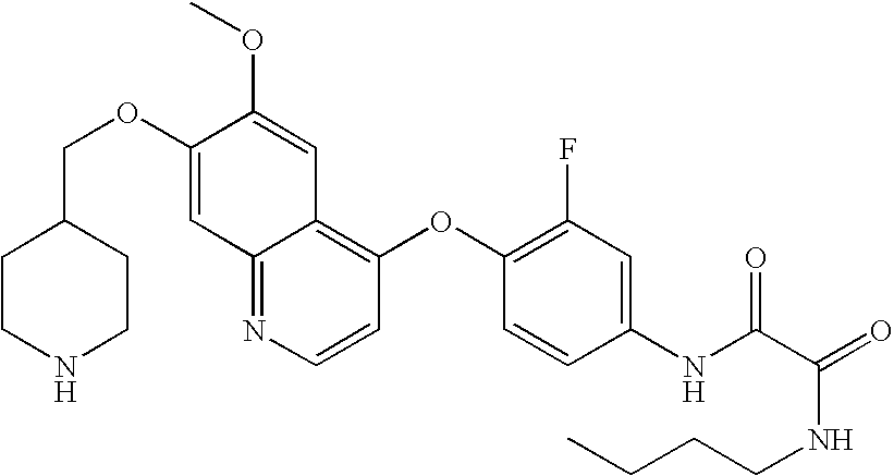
C12=NC=CC(OC3=C(F)C=C(NC(C(NCCCC)=O)=O)C=C3)=C1C=C(OC)C(OCC1CCNCC1)=C2
